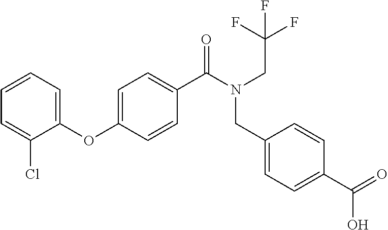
C1=CC=C(OC2=CC=C(C(N(CC3=CC=C(C(=O)O)C=C3)CC(F)(F)F)=O)C=C2)C(Cl)=C1
